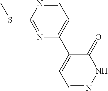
C1=NC(SC)=NC(C2=CC=NNC2=O)=C1
